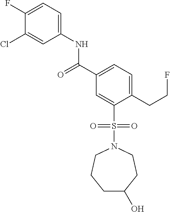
C(C1=CC=C(CCF)C(S(N2CCCC(O)CC2)(=O)=O)=C1)(=O)NC1=CC=C(F)C(Cl)=C1
